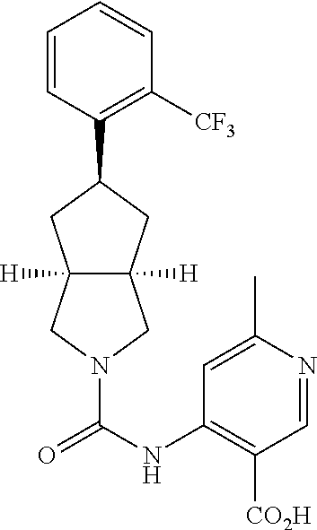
C1=CC(C2CC3([H])C([H])(C2)CN(C(=O)NC2=C([CO2H])C=NC(C)=C2)C3)=C([CF3])C=C1
